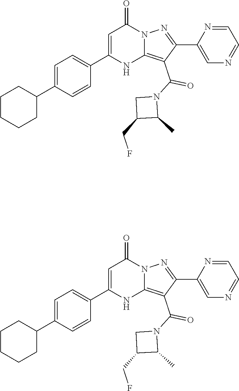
C1C(CF)C(C)N1C(C1=C2NC(C3=CC=C(C4CCCCC4)C=C3)=CC(=O)N2N=C1C1=CN=CC=N1)=O.C1C(CF)C(C)N1C(C1=C2NC(C3=CC=C(C4CCCCC4)C=C3)=CC(=O)N2N=C1C1=CN=CC=N1)=O
